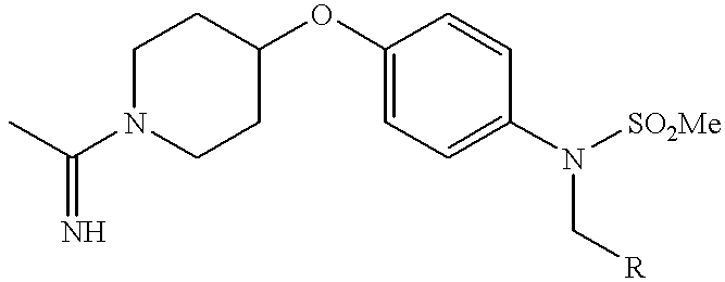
C1N(C(C)=N)CCC(OC2=CC=C(N([SO2Me])C[R])C=C2)C1
